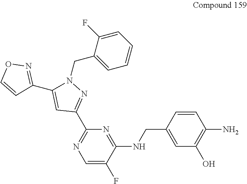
C1=C(F)C(NCC2=CC(O)=C(N)C=C2)=NC(C2=NN(CC3=CC=CC=C3F)C(C3=NOC=C3)=C2)=N1
